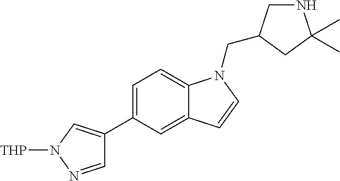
C1=C(C2=CN([THP])N=C2)C=C2C(=C1)N(CC1CNC(C)(C)C1)C=C2
